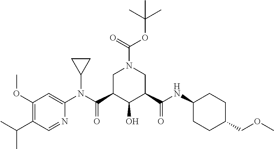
C1(C(C)C)=C(OC)C=C(N(C(C2C(O)C(C(NC3CCC(COC)CC3)=O)CN(C(OC(C)(C)C)=O)C2)=O)C2CC2)N=C1
